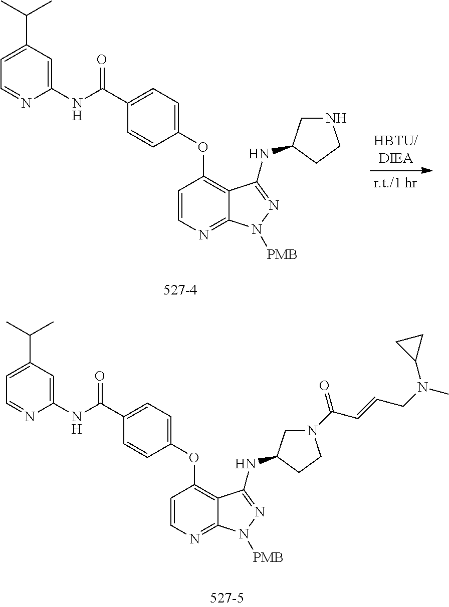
C1(OC2=C3C(=NC=C2)N([PMB])N=C3NC2CN(C(C=CCN(C)C3CC3)=O)CC2)=CC=C(C(=O)NC2=CC(C(C)C)=CC=N2)C=C1.C1(OC2=C3C(=NC=C2)N([PMB])N=C3NC2CNCC2)=CC=C(C(=O)NC2=CC(C(C)C)=CC=N2)C=C1
